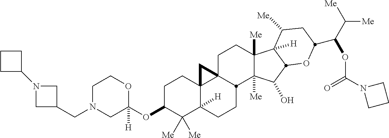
C1N(CC2CN(C3CCC3)C2)CC(OC2C([Me])([Me])C3([H])C4(CC2)C2(CCC5([Me])C([Me])(C(O)C6C5([H])C([Me])CC(C(C([Me])[Me])OC(N5CCC5)=O)O6)C2CC3)C4)([H])OC1
